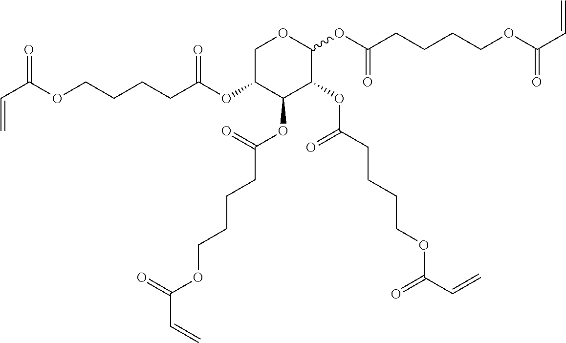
C(C(OCCCCC(OC1C(OC(=O)CCCCOC(=O)C=C)C(OC(CCCCOC(=O)C=C)=O)C(OC(=O)CCCCOC(=O)C=C)OC1)=O)=O)=C
